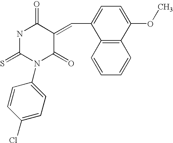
S=C1N(C2=CC=C(Cl)C=C2)C(=O)C(=CC2=CC=C(OC)C3=C2C=CC=C3)C(=O)N1
